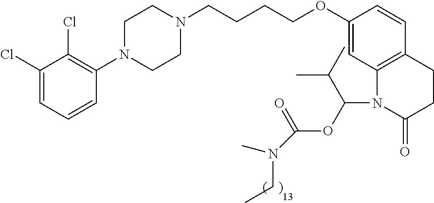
C1(Cl)=CC=CC(N2CCN(CCCCOC3=CC4=C(C=C3)CCC(=O)N4C(C(C)C)OC(=O)N(CC)C)CC2)=C1Cl
